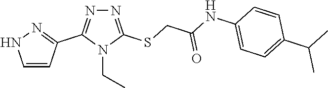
N1=C(SCC(NC2=CC=C(C(C)C)C=C2)=O)N(CC)C(C2=NNC=C2)=N1
